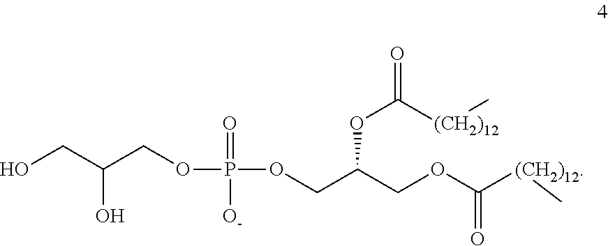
OCC(COP(=O)(OCC(COC([(CH2)12]C)=O)OC(=O)[(CH2)12]C)[O-])O
